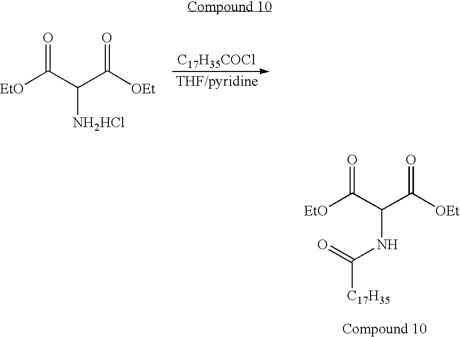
[C17H35COCl].[EtO]C(=O)C(C([OEt])=O)[NH2HCl].[EtO]C(=O)C(C([OEt])=O)NC(=O)[C17H35]
